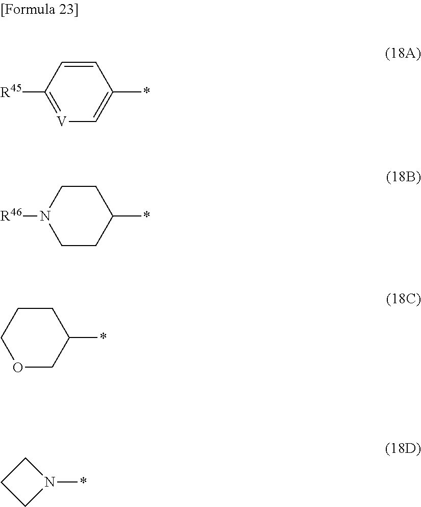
[R45]C1=[V]C=C(*)C=C1.[R46]N1CCC(*)CC1.C1OCC(*)CC1.*N1CCC1
